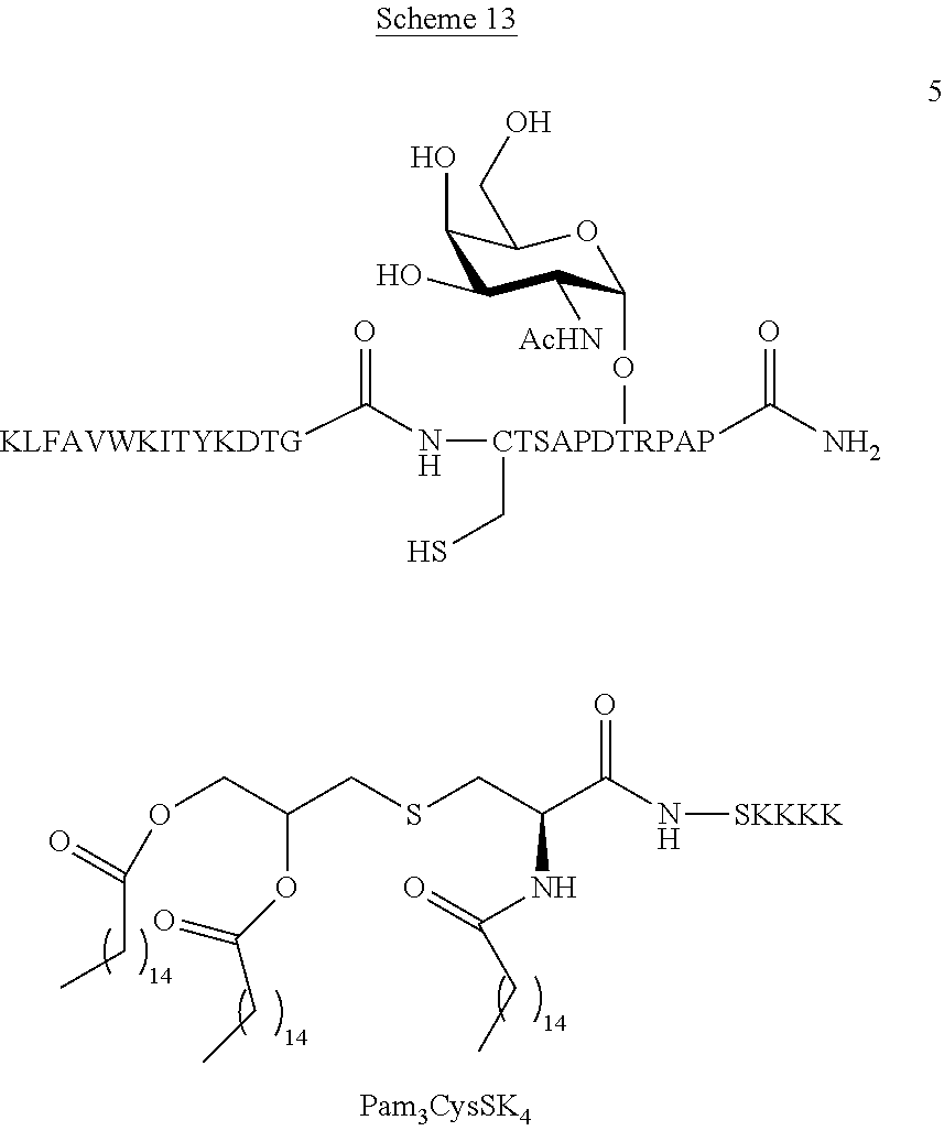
O(CC(CSCC(C(N[SKKKK])=O)NC(=O)CC)OC(=O)CC)C(CC)=O.[KLFAVWKITYKDTG]C(N[CTSAPDTRPAP](C(N)=O)(OC1C([AcHN])C(O)C(O)C(CO)O1)CS)=O
